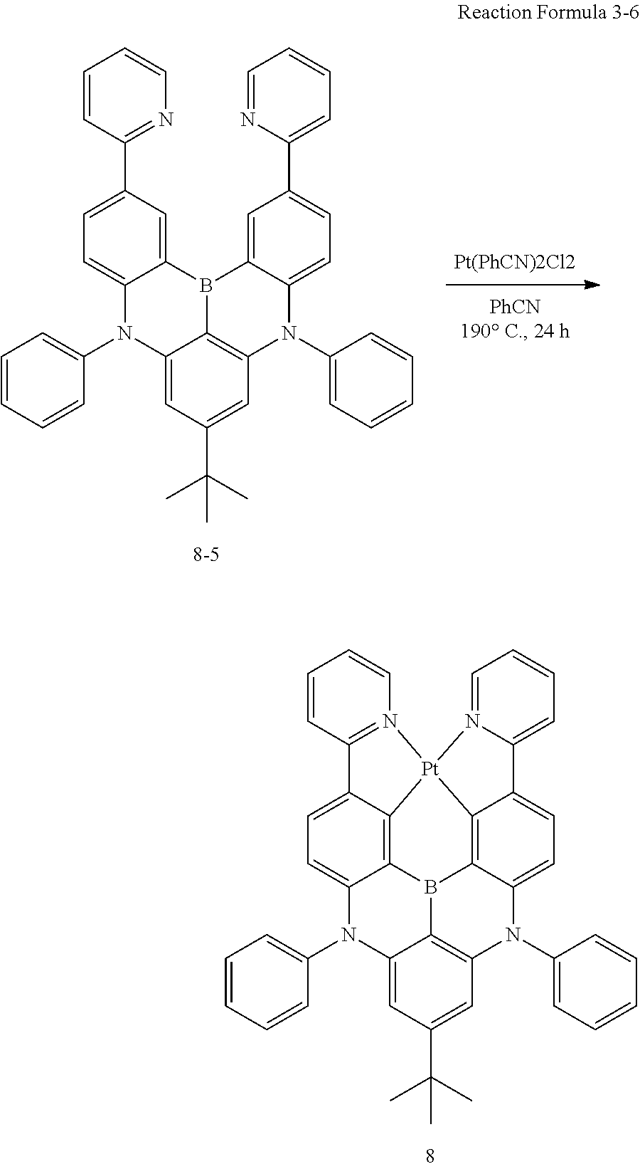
C1=C2C3=C4C(=C1)C1=N(C=CC=C1)[Pt]41C4=C5B3C3=C(N(C6=CC=CC=C6)C5=CC=C4C4=CC=CC=N41)C=C(C(C)(C)C)C=C3N2C1=CC=CC=C1.C1=C2C(=CC(C3=NC=CC=C3)=C1)B1C3=C(N(C4=CC=CC=C4)C4=CC=C(C5=CC=CC=N5)C=C14)C=C(C(C)(C)C)C=C3N2C1=CC=CC=C1
